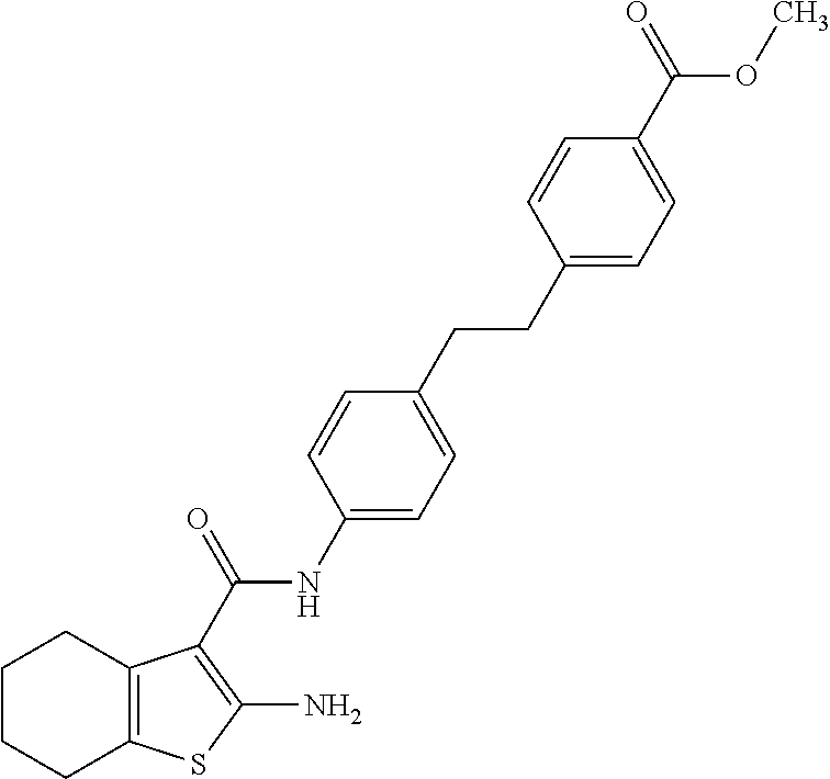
C1CCC2=C(C1)C(C(=O)NC1=CC=C(CCC3=CC=C(C(=O)OC)C=C3)C=C1)=C(N)S2
